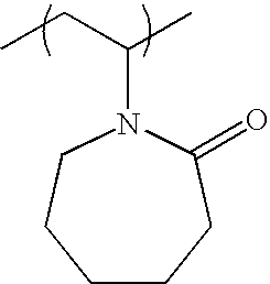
CCC(C)N1C(=O)CCCCC1
